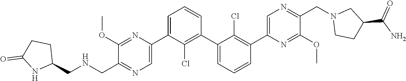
C1(OC)=NC(C2=CC=CC(C3=CC=CC(C4=CN=C(CN5CCC(C(N)=O)C5)C(OC)=N4)=C3Cl)=C2Cl)=CN=C1C[HN]CC1CCC(=O)N1
